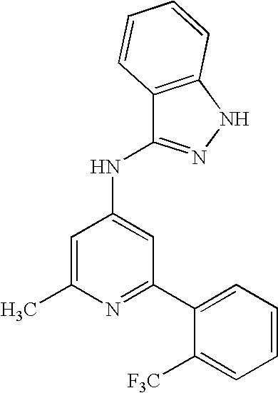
N1=C(C2=CC=CC=C2[F3C])C=C(NC2=NNC3=C2C=CC=C3)C=C1C
